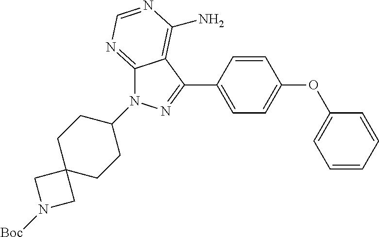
C1(C2=NN(C3CCC4(CC3)CN([Boc])C4)C3=NC=NC(N)=C32)=CC=C(OC2=CC=CC=C2)C=C1
